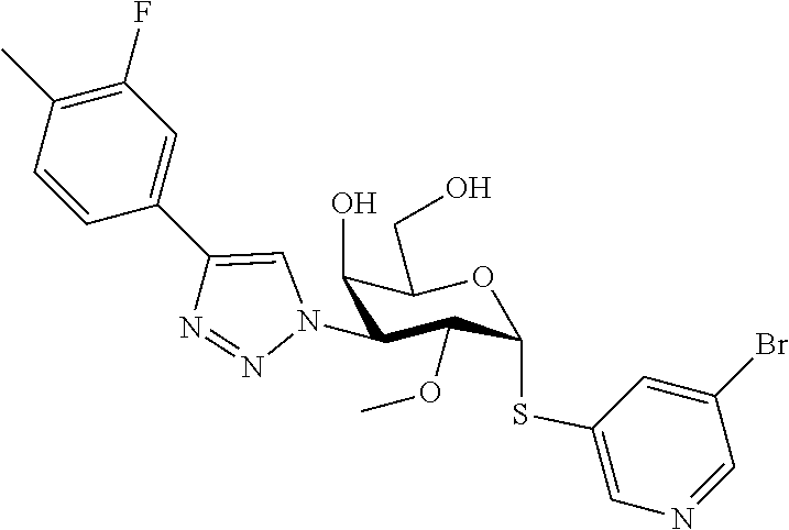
C1=CC(C2=CN(C3C(O)C(CO)OC(SC4=CN=CC(Br)=C4)C3OC)N=N2)=CC(F)=C1C
